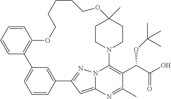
C12=CC3=NN1C(=C(C(C(O)=O)OC(C)(C)C)C(C)=N2)N1CCC(C)(CC1)OCCCCCOC1=C(C2=CC=CC3=C2)C=CC=C1
